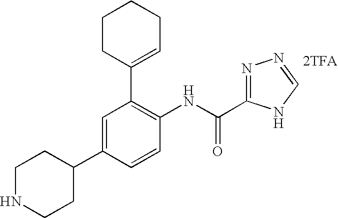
N1CCC(C2=CC(C3=CCCCC3)=C(NC(=O)C3=NN=CN3)C=C2)CC1.[2TFA]
